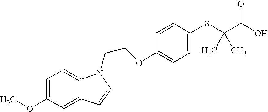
C1=C(OC)C=C2C(=C1)N(CCOC1=CC=C(SC(C(O)=O)(C)C)C=C1)C=C2
